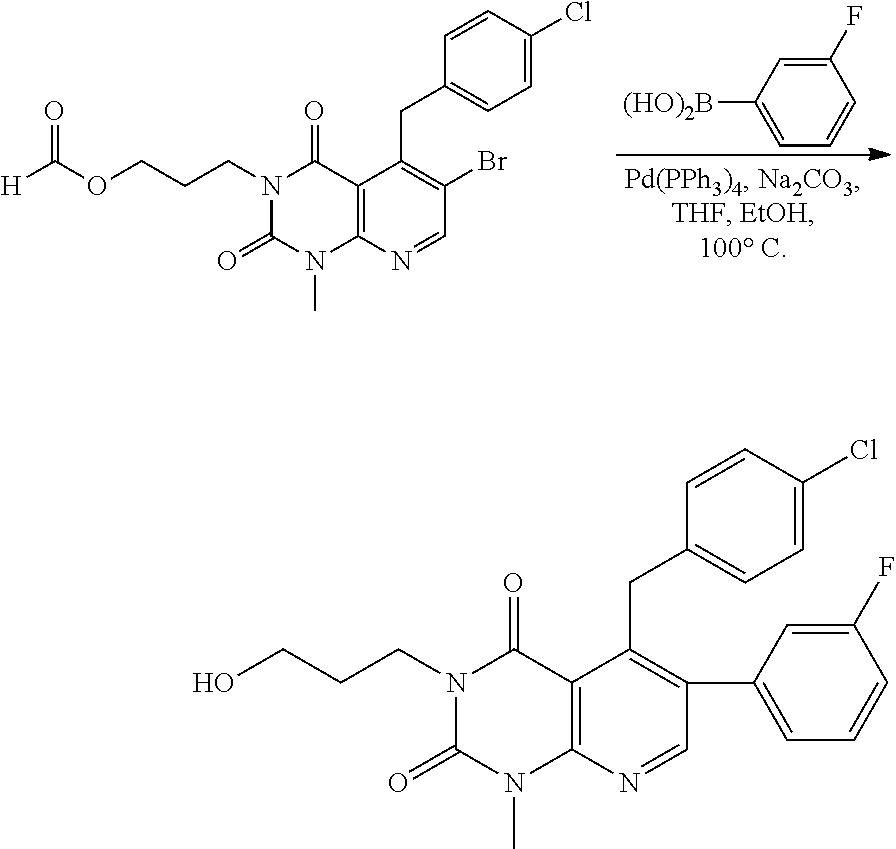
C1=CC(F)=CC([(HO)2B])=C1.O(CCCN1C(=O)N(C)C2=C(C1=O)C(CC1=CC=C(Cl)C=C1)=C(Br)C=N2)C([H])=O.OCCCN1C(=O)N(C)C2=C(C1=O)C(CC1=CC=C(Cl)C=C1)=C(C1=CC=CC(F)=C1)C=N2
